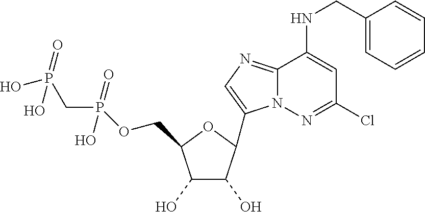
C1(O)C(O)C(C2=CN=C3N2N=C(Cl)C=C3NCC2=CC=CC=C2)OC1COP(CP(O)(O)=O)(O)=O
